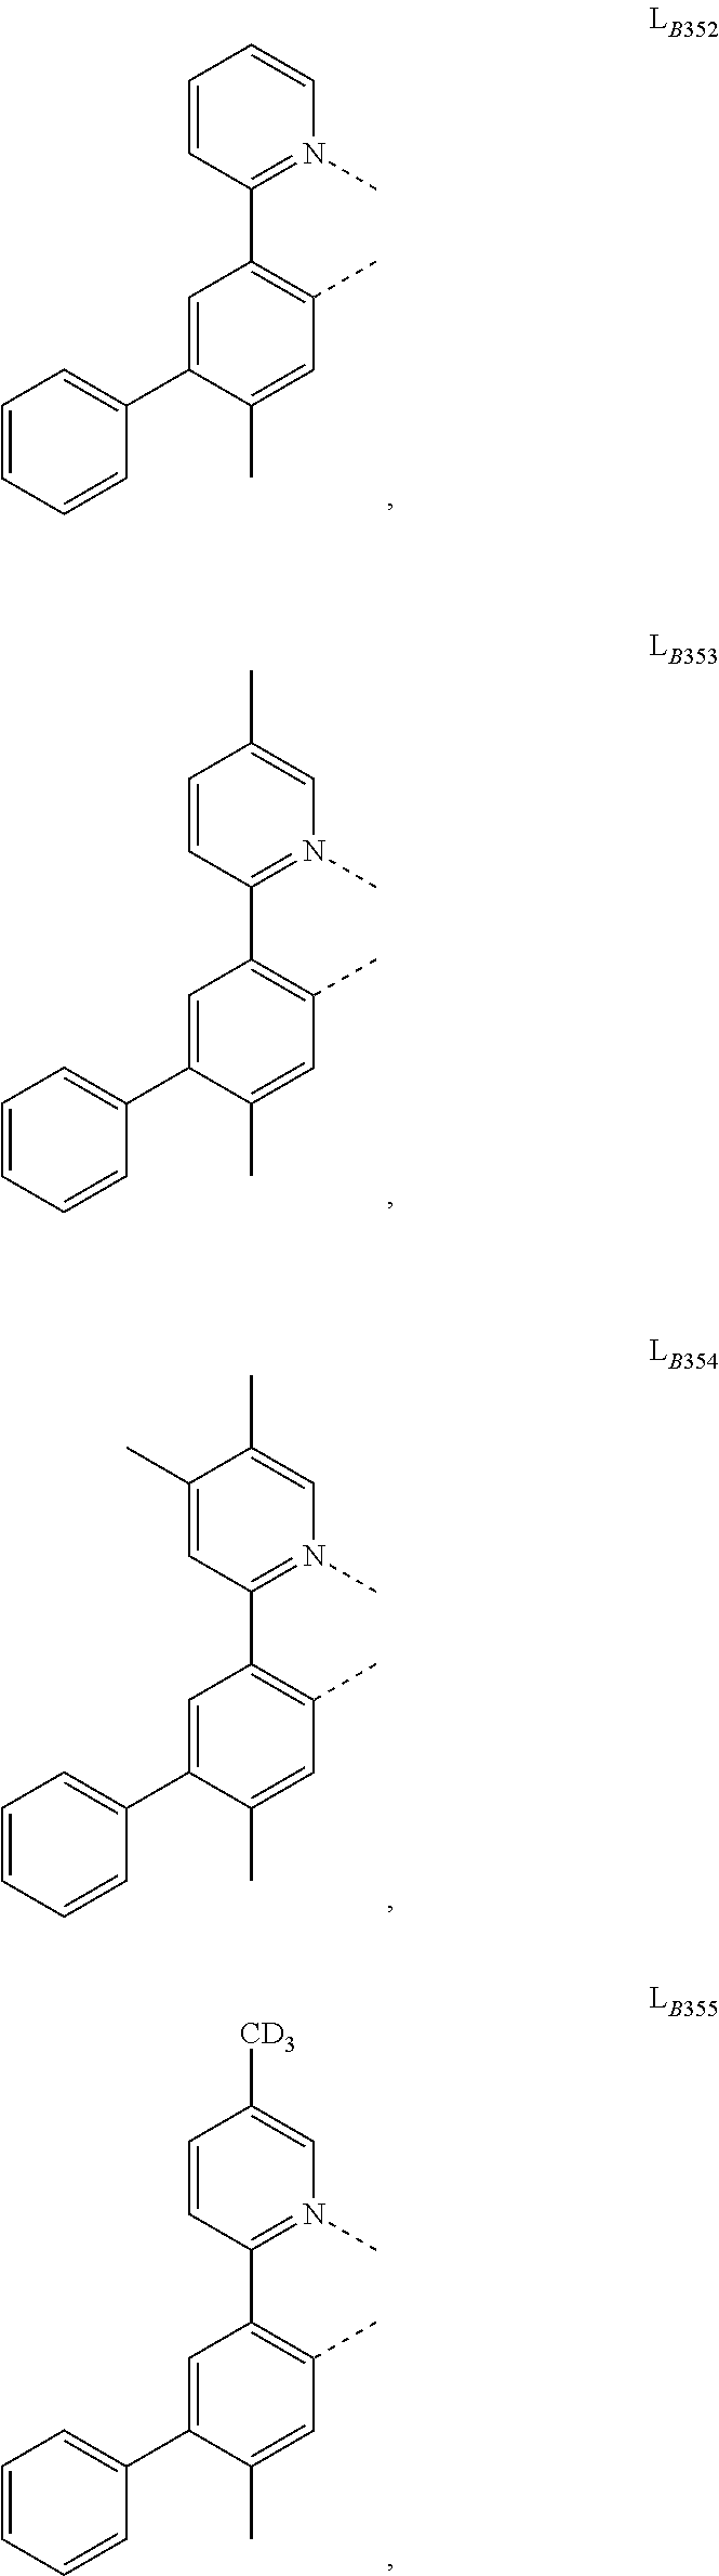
C1=CC=CN(C)=C1C1=C(C)C=C(C)C(C2=CC=CC=C2)=C1.C1=CC(C)=CN(C)=C1C1=C(C)C=C(C)C(C2=CC=CC=C2)=C1.C1=C(C)C(C)=CN(C)=C1C1=C(C)C=C(C)C(C2=CC=CC=C2)=C1.C1=CC([CD3])=CN(C)=C1C1=C(C)C=C(C)C(C2=CC=CC=C2)=C1
